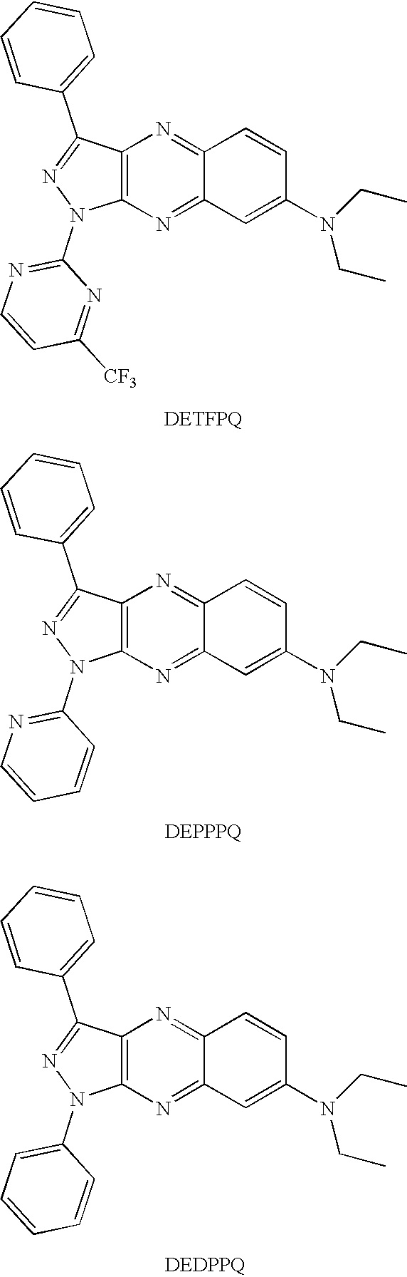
C12=C(N=C3C(=N1)C=CC(N(CC)CC)=C3)N(C1=NC=CC([CF3])=N1)N=C2C1=CC=CC=C1.C12=C(N=C3C(=N1)C=CC(N(CC)CC)=C3)N(C1=NC=CC=C1)N=C2C1=CC=CC=C1.C12=C(N=C3C(=N1)C=CC(N(CC)CC)=C3)N(C1=CC=CC=C1)N=C2C1=CC=CC=C1
